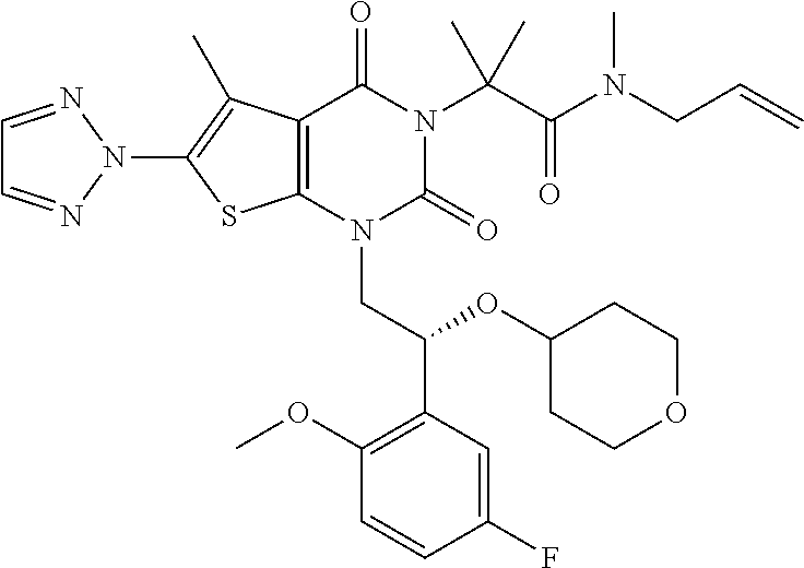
C12=C(N(CC(C3=C(OC)C=CC(F)=C3)OC3CCOCC3)C(=O)N(C(C(N(CC=C)C)=O)(C)C)C1=O)SC(N1N=CC=N1)=C2C
